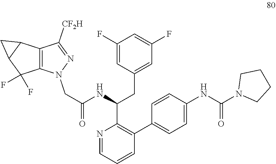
N1=CC=CC(C2=CC=C(NC(N3CCCC3)=O)C=C2)=C1C(NC(=O)CN1C2=C(C([CF2H])=N1)C1C(C2(F)F)C1)CC1=CC(F)=CC(F)=C1
